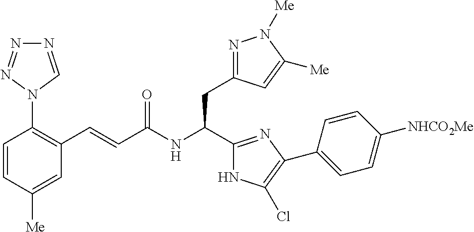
C1=CC([Me])=CC(C=CC(NC(C2=NC(C3=CC=C([NHCO2Me])C=C3)=C(Cl)N2)CC2=NN([Me])C([Me])=C2)=O)=C1N1C=NN=N1
